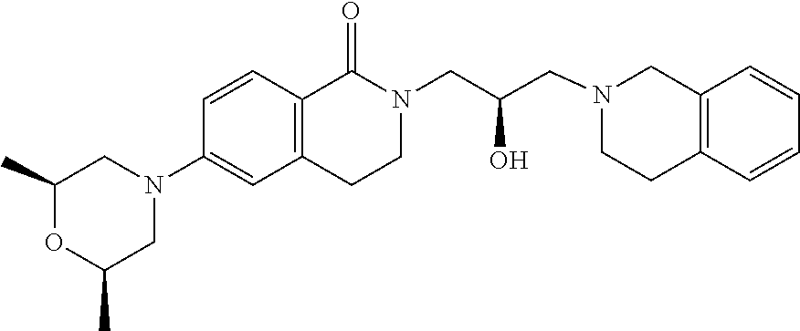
C12=C(C=CC=C1)CCN(CC(CN1C(=O)C3=C(C=C(N4CC(C)OC(C)C4)C=C3)CC1)O)C2
